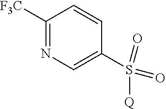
C1([CF3])=NC=C(S(=O)(=O)[Q])C=C1
